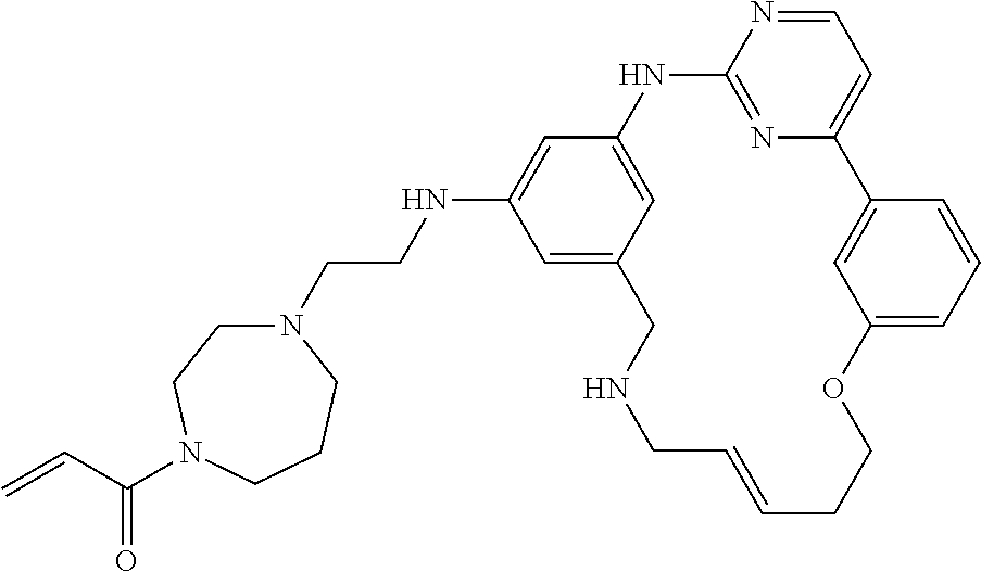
C1=NC2=NC(=C1)C1=CC(=CC=C1)OCCC=CCNCC1=CC(NCCN3CCN(C(=O)C=C)CCC3)=CC(=C1)N2
